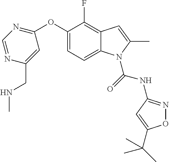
C1=NC(CNC)=CC(OC2=CC=C3C(=C2F)C=C(C)N3C(NC2=NOC(C(C)(C)C)=C2)=O)=N1
